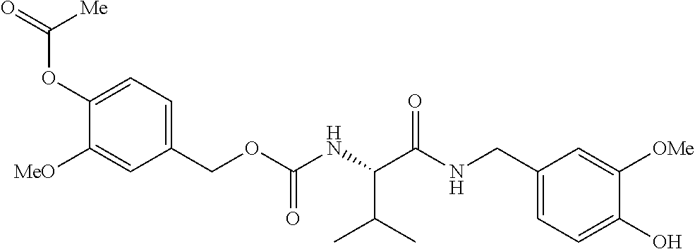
C1(OC(=O)[Me])=CC=C(COC(NC(C(NCC2=CC=C(O)C([OMe])=C2)=O)C(C)C)=O)C=C1[MeO]
